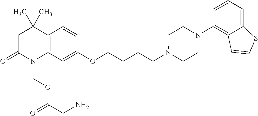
C1C(=O)N(COC(CN)=O)C2=C(C1(C)C)C=CC(OCCCCN1CCN(C3=C4C(=CC=C3)SC=C4)CC1)=C2
